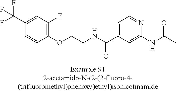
C1(C(F)(F)F)=CC(F)=C(OCCNC(C2=CC=NC(NC(=O)C)=C2)=O)C=C1
